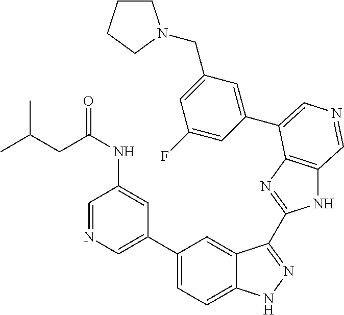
C1(C2=CN=CC(NC(=O)CC(C)C)=C2)=CC=C2C(=C1)C(C1=NC3=C(N1)C=NC=C3C1=CC(CN3CCCC3)=CC(F)=C1)=NN2
